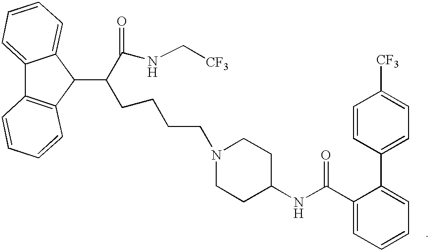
N1(CCCCC(C2C3=CC=CC=C3C3=C2C=CC=C3)C(NC[CF3])=O)CCC(NC(C2=CC=CC=C2C2=CC=C([CF3])C=C2)=O)CC1
